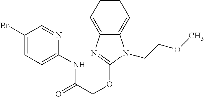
C1(Br)=CC=C(NC(COC2=NC3=CC=CC=C3N2CCOC)=O)N=C1
